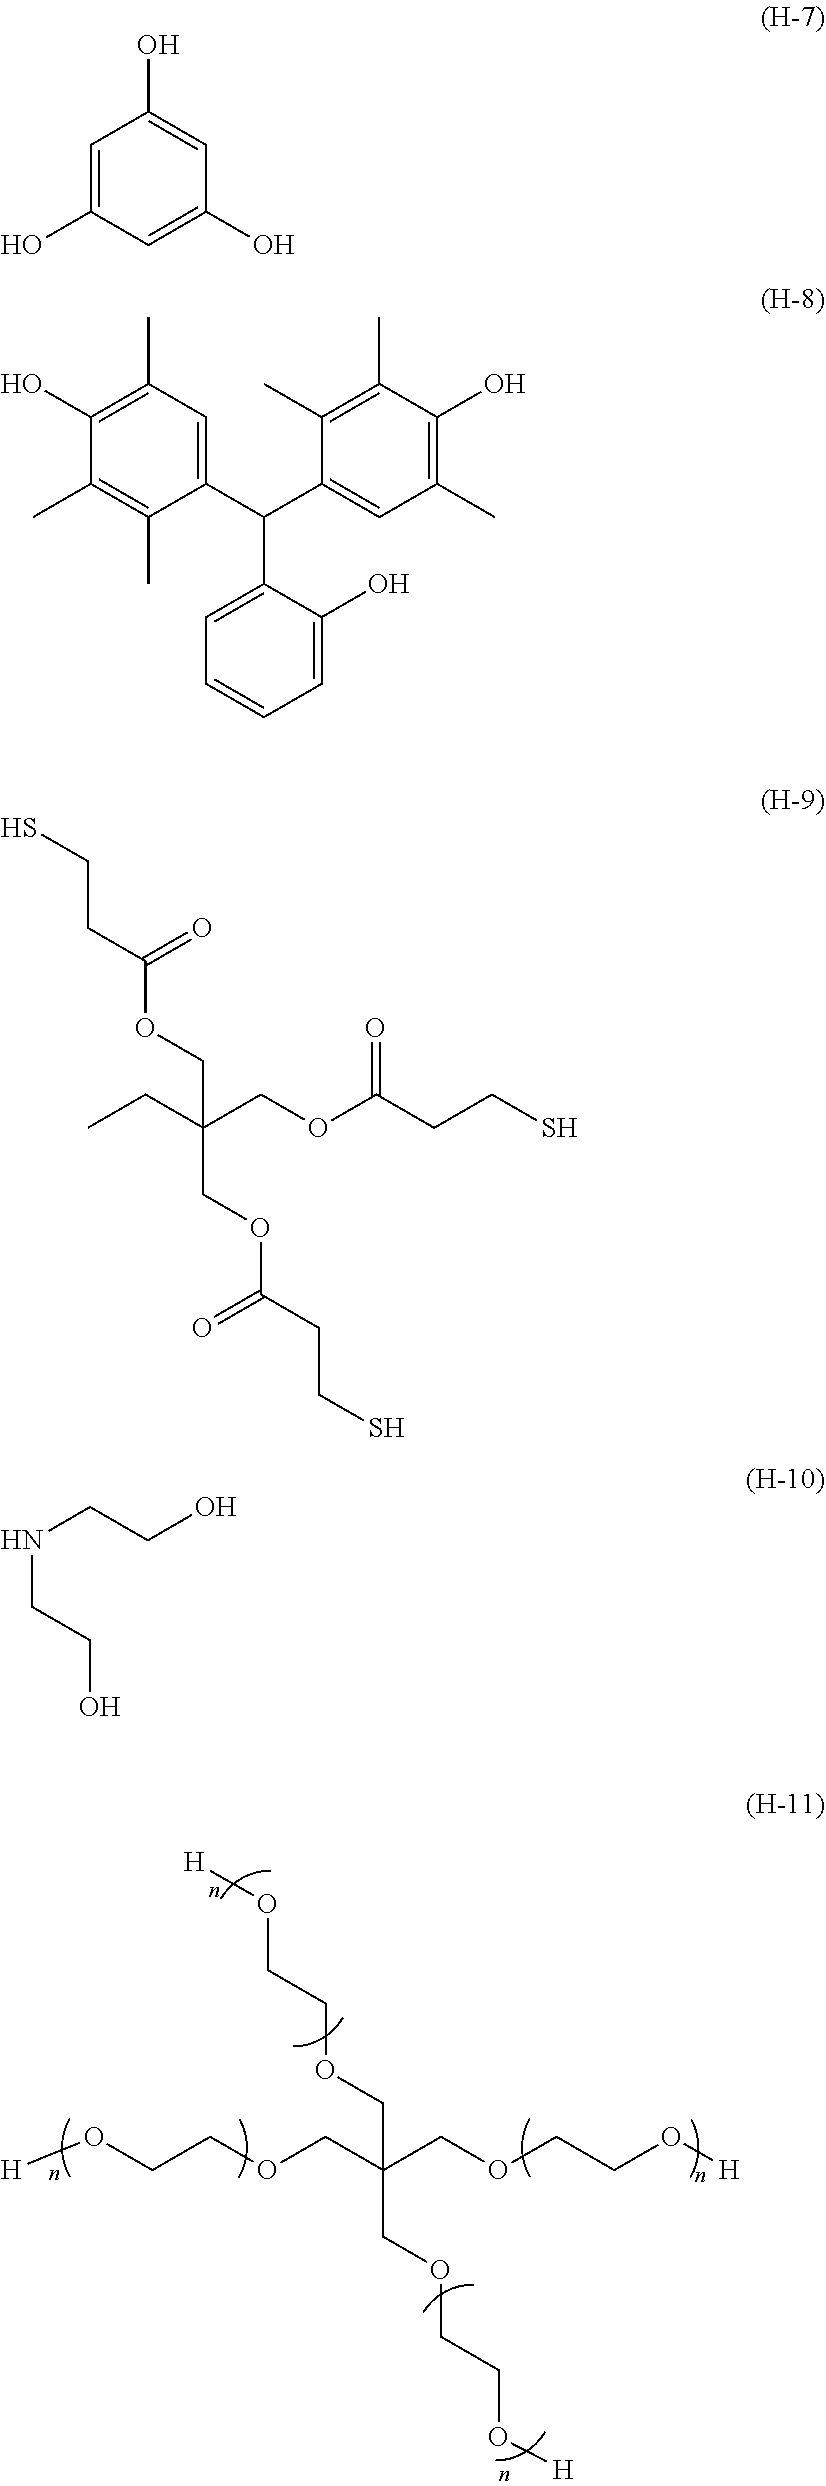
O(CCOCC(COCCO[H])(COCCO[H])COCCO[H])[H].C1=C(O)C=C(O)C=C1O.C1(O)=C(C)C=C(C(C2=CC(C)=C(O)C(C)=C2C)C2=CC=CC=C2O)C(C)=C1C.C(CC(OCC(COC(CCS)=O)(CC)COC(CCS)=O)=O)S.N(CCO)CCO
